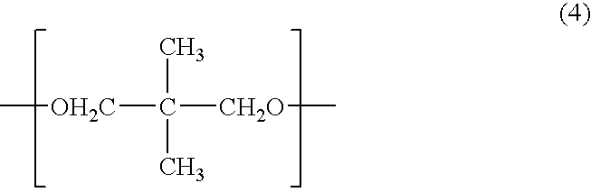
[OH2C](C([CH2O]C)(C)C)C
